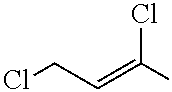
ClCC=C(C)Cl
